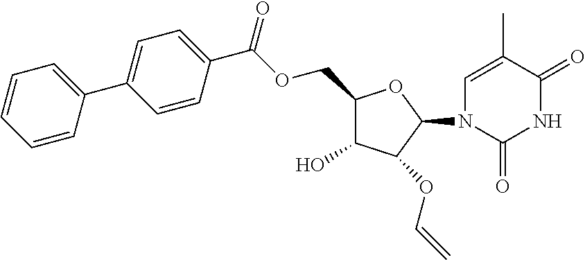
C1=CC=CC(C2=CC=C(C(=O)OCC3C(O)C(OC=C)C(N4C=C(C)C(=O)NC4=O)O3)C=C2)=C1
